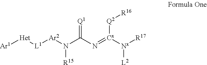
[Ar1][Het][L1][Ar2]N([R15])C(N=[Cx]([Nx]([L2])[R17])[Q2][R16])=[Q1]
